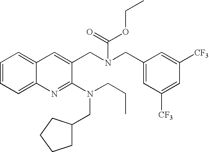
C1=CC=C2C(=C1)C=C(CN(CC1=CC([CF3])=CC([CF3])=C1)C(=O)OCC)C(N(CCC)CC1CCCC1)=N2
